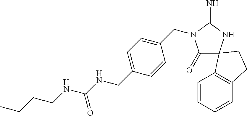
C1(=O)N(CC2=CC=C(CNC(NCCCC)=O)C=C2)C(=N)NC12C1=C(C=CC=C1)CC2
